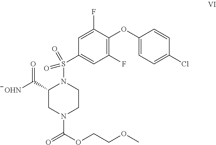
C1(F)=C(OC2=CC=C(Cl)C=C2)C(F)=CC(S(N2C(C([OHN])=O)CN(C(OCCOC)=O)CC2)(=O)=O)=C1
